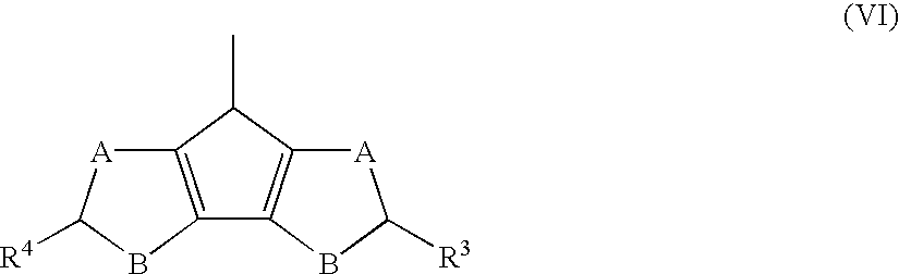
C12=C(C(C)C3=C1BC([R3])[A]3)[A]C([R4])B2
